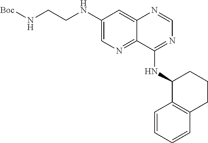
C1(NCCN[Boc])=CN=C2C(=C1)N=CN=C2NC1C2=C(CCC1)C=CC=C2
